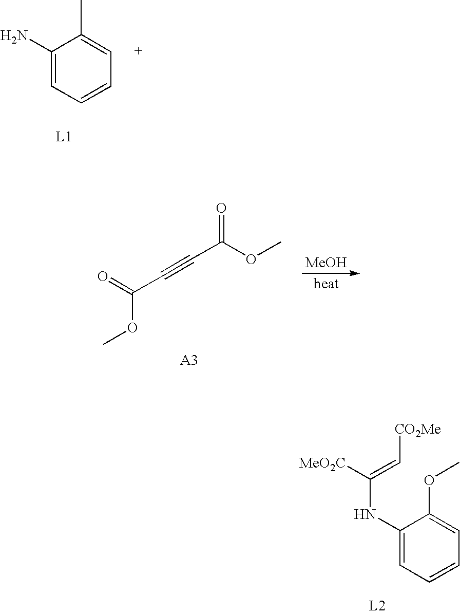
C1(NC([MeO2C])=C[CO2Me])=CC=CC=C1OC.[L2].C1(N)=CC=CC=C1C.[L1].O=C(C#CC(OC)=O)OC.[MeOH]
